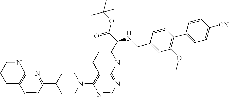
C1=CC(C2CCN(C3=C(CC)C(NCC(C(OC(C)(C)C)=O)NCC4=CC(OC)=C(C5=CC=C([CN])C=C5)C=C4)=NC=N3)CC2)=NC2=C1CCCN2
